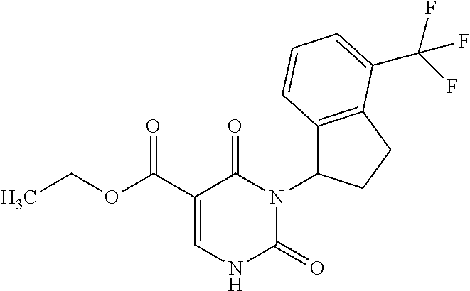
C1(C(OCC)=O)=CNC(=O)N(C2C3=C(CC2)C(C(F)(F)F)=CC=C3)C1=O
